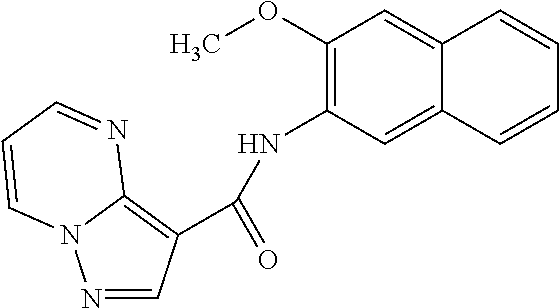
N1=CC(C(=O)NC2=C(OC)C=C3C(=C2)C=CC=C3)=C2N1C=CC=N2
